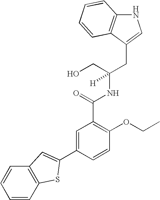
N1C2=C(C(CC(NC(C3=C(OCC)C=CC(C4=CC5=C(C=CC=C5)S4)=C3)=O)(CO)[H])=C1)C=CC=C2
